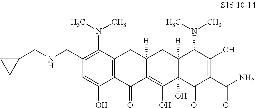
C1(CNCC2CC2)=C(N(C)C)C2=C(C(O)=C1)C(=O)C1=C(O)C3(O)C([H])(CC1([H])C2)C(N(C)C)C(O)=C(C(N)=O)C3=O
